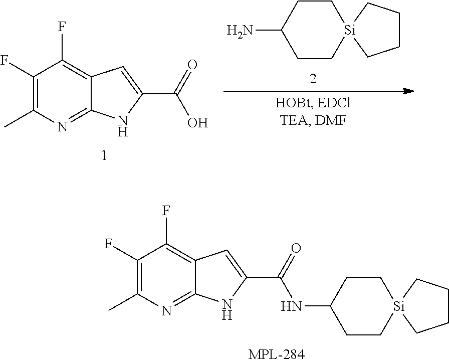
[Si]12(CCC(N)CC1)CCCC2.C1(F)=C(C)N=C2C(=C1F)C=C(C(=O)O)N2.C1(F)=C(C)N=C2C(=C1F)C=C(C(=O)NC1CC[Si]3(CC1)CCCC3)N2
